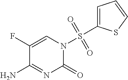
C1(F)=CN(S(C2=CC=CS2)(=O)=O)C(=O)N=C1N
